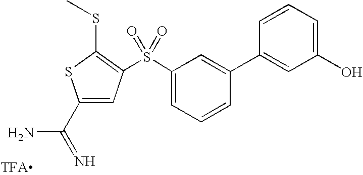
S(C1=CC=CC(C2=CC(O)=CC=C2)=C1)(=O)(=O)C1=C(SC)SC(C(=N)N)=C1
